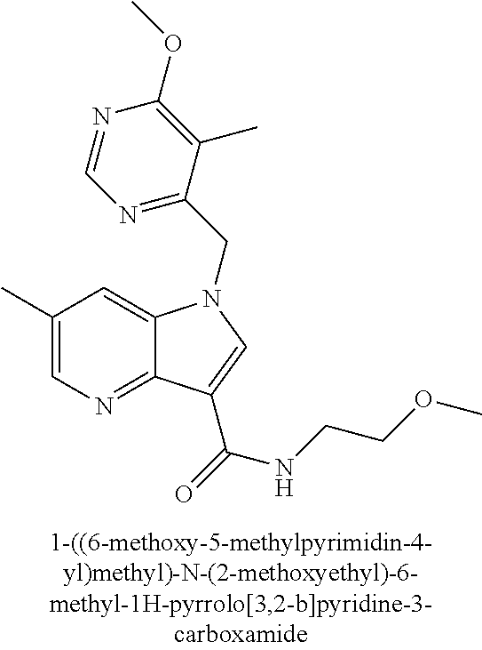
C1(C)=CN=C2C(=C1)N(CC1=NC=NC(OC)=C1C)C=C2C(NCCOC)=O
